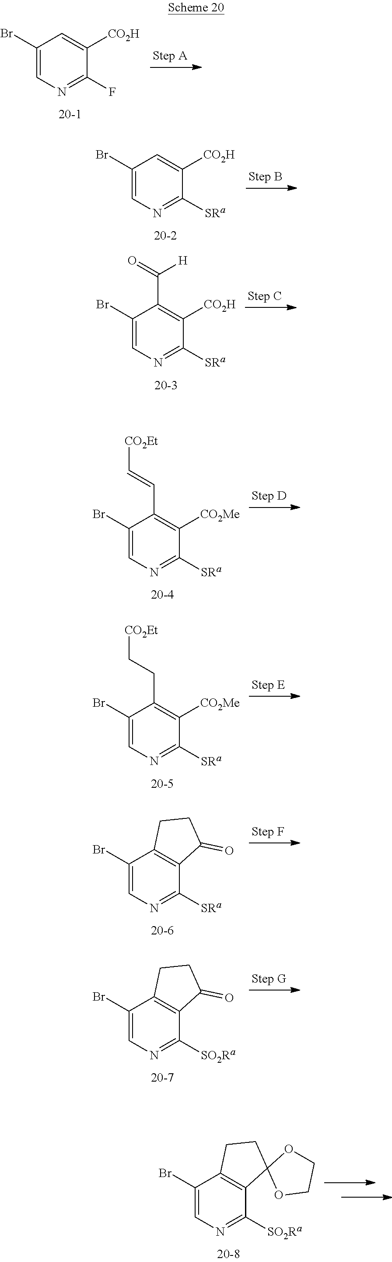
C1(Br)=CN=C(F)C([CO2H])=C1.C1(Br)=CN=C([SRa])C([CO2H])=C1.C1(Br)=CN=C([SRa])C([CO2H])=C1C(=O)[H].C1(Br)=CN=C([SRa])C([CO2Me])=C1C=C[CO2Et].C1(Br)=CN=C([SRa])C([CO2Me])=C1CC[CO2Et].C1(Br)=CN=C([SRa])C2=C1CCC2=O.C1(Br)=CN=C([SO2Ra])C2=C1CCC2=O.C1(Br)=CN=C([SO2Ra])C2=C1CCC21OCCO1
